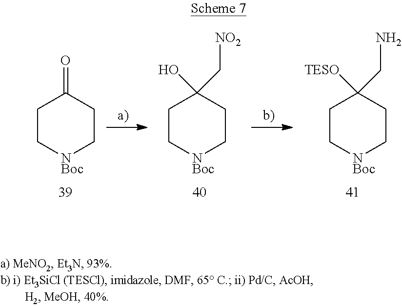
C1C[NBoc]CCC1=O.C1C[NBoc]CCC1(O)C[NO2].C1C[NBoc]CCC1([TESO])CN
